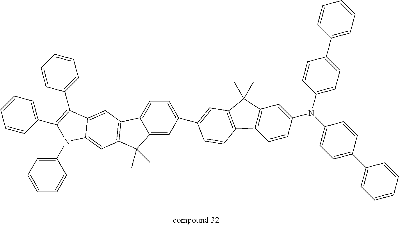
C1(C2=CC=CC=C2)=CC=C(N(C2=CC=C(C3=CC=CC=C3)C=C2)C2=CC3=C(C=C2)C2=C(C3(C)C)C=C(C3=CC=C4C(=C3)C(C)(C)C3=C4C=C4C(=C3)N(C3=CC=CC=C3)C(C3=CC=CC=C3)=C4C3=CC=CC=C3)C=C2)C=C1
